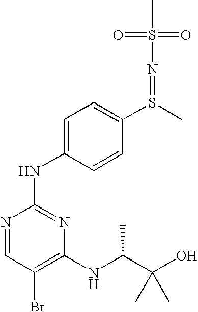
CS(=O)(=O)N=S(C1=CC=C(NC2=NC(NC(C(O)(C)C)C)=C(Br)C=N2)C=C1)C
